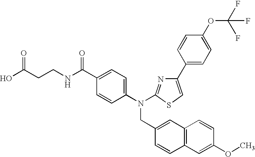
OC(CCNC(C1=CC=C(N(CC2=CC3=C(C=C2)C=C(OC)C=C3)C2=NC(C3=CC=C(OC(F)(F)F)C=C3)=CS2)C=C1)=O)=O
